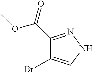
C1(C(=O)OC)=NNC=C1Br
